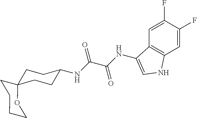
FC1=CC2=C(C=C1F)NC=C2NC(=O)C(=O)NC1CCC2(CC1)CCCCO2
